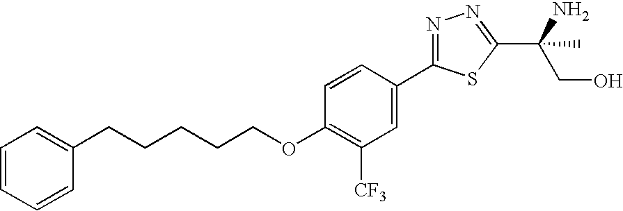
C1(CCCCCOC2=C([CF3])C=C(C3=NN=C(C(CO)(N)C)S3)C=C2)=CC=CC=C1
